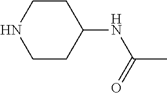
C1CC(NC(C)=O)CCN1
